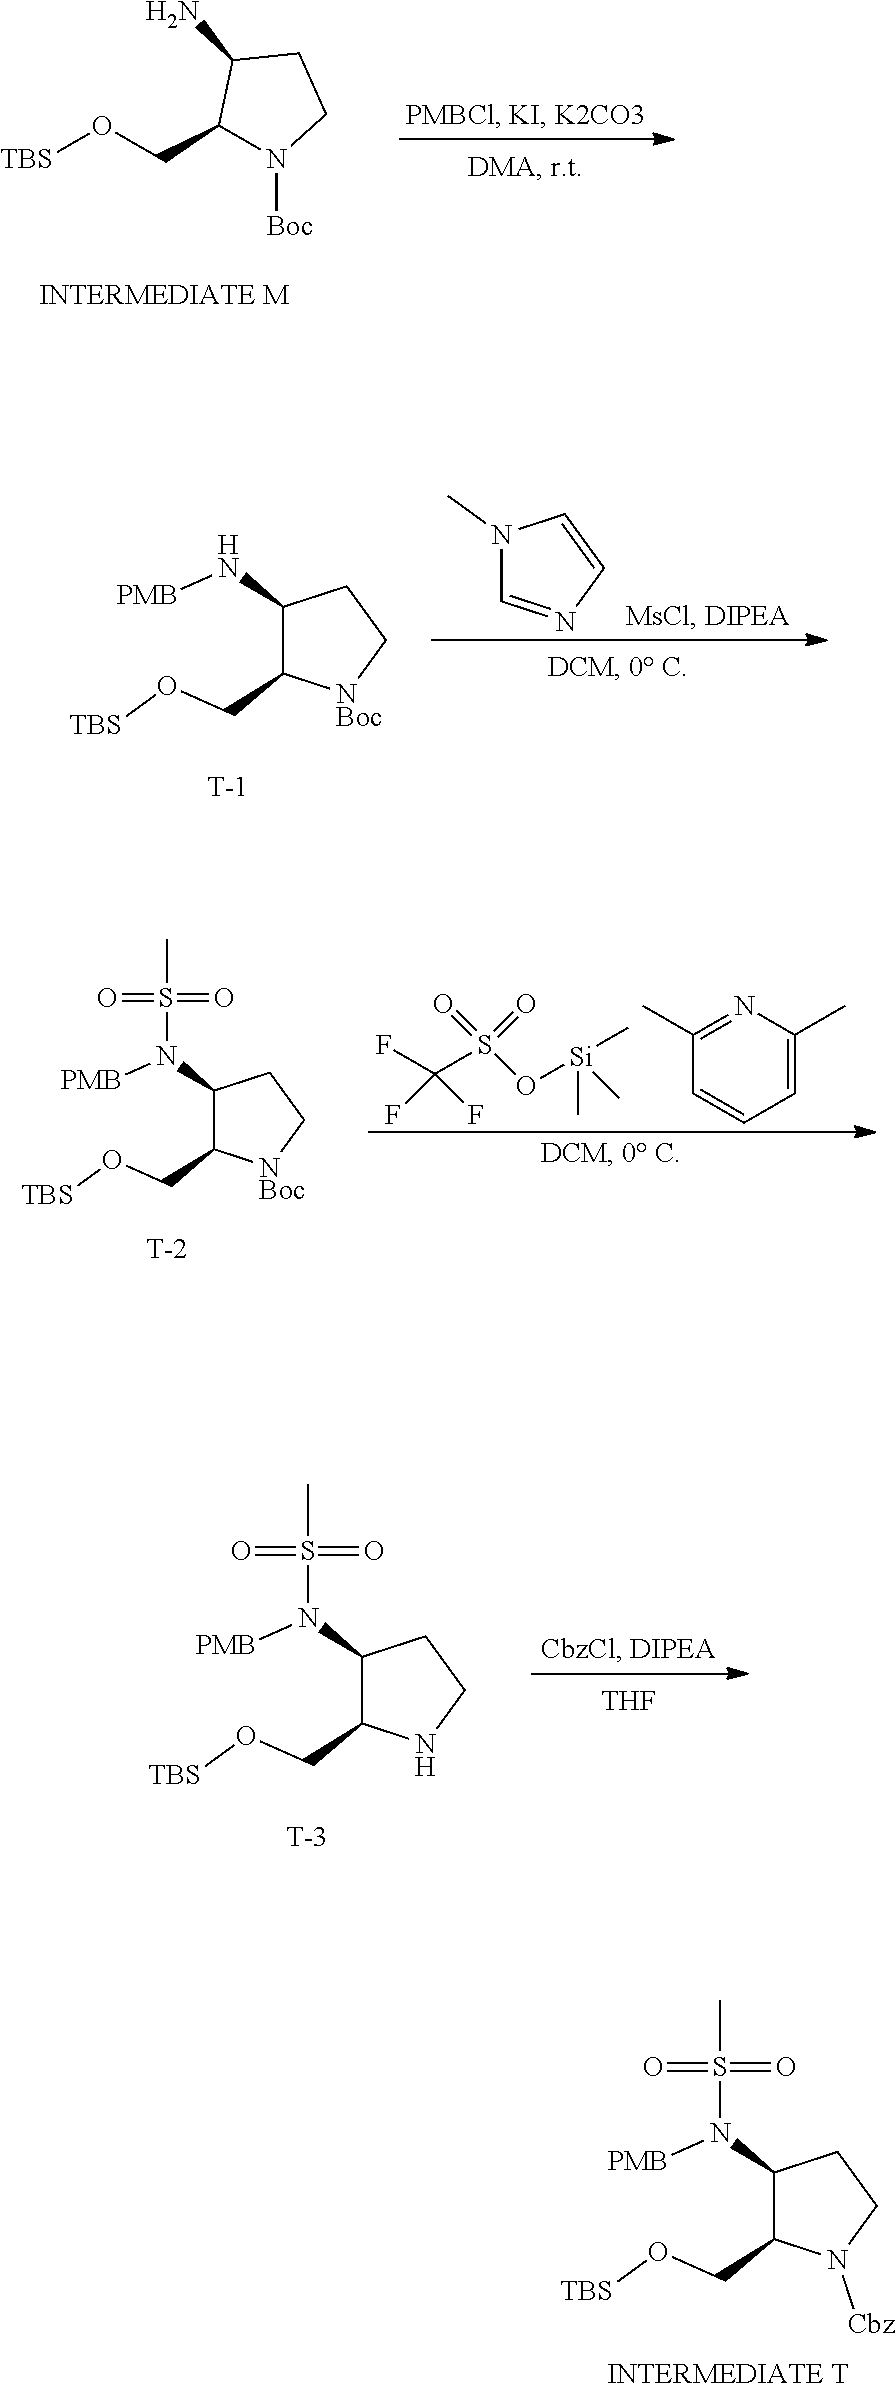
[TBS]OCC1N([Boc])CCC1N.C1(N[PMB])C(CO[TBS])[NBoc]CC1.[T].N1(C)C=NC=C1.C1(N([PMB])S(C)(=O)=O)C(CO[TBS])[NBoc]CC1.[T].C1=C(C)N=C(C)C=C1.C(S(=O)(O[Si](C)(C)C)=O)(F)(F)F.C1(N([PMB])S(C)(=O)=O)C(CO[TBS])NCC1.[T].[THF].C1(N([PMB])S(C)(=O)=O)C(CO[TBS])N([Cbz])CC1.[INTERMEDIATE T]
